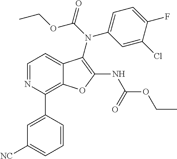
C12=C(C3=CC([NC])=CC=C3)N=CC=C1C(N(C1=CC=C(F)C(Cl)=C1)C(OCC)=O)=C(NC(OCC)=O)O2
